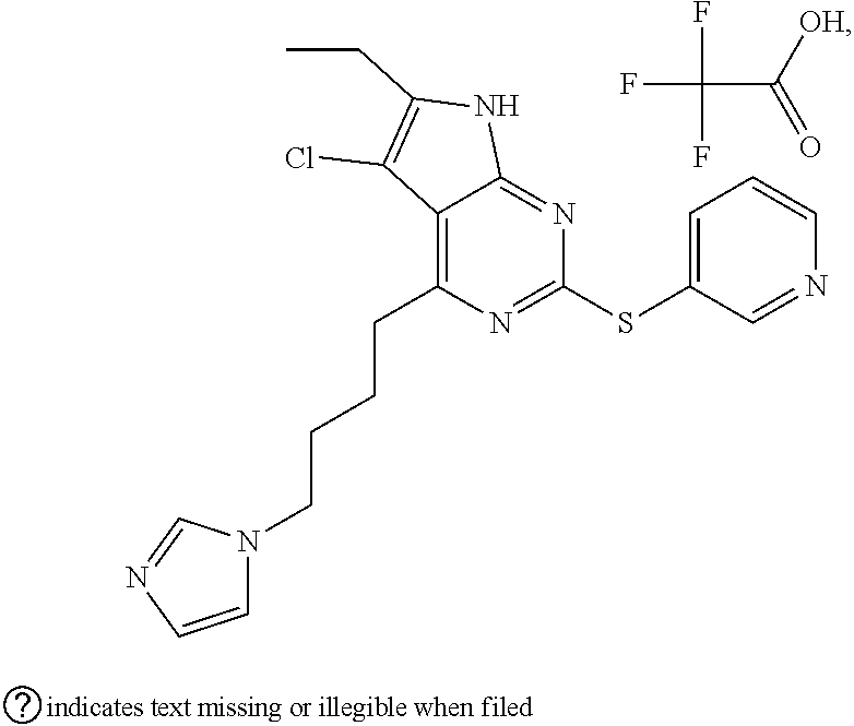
C12=NC(SC3=CC=CN=C3)=NC(CCCCN3C=CN=C3)=C1C(Cl)=C(CC)N2.C(F)(F)(F)C([OH])=O
